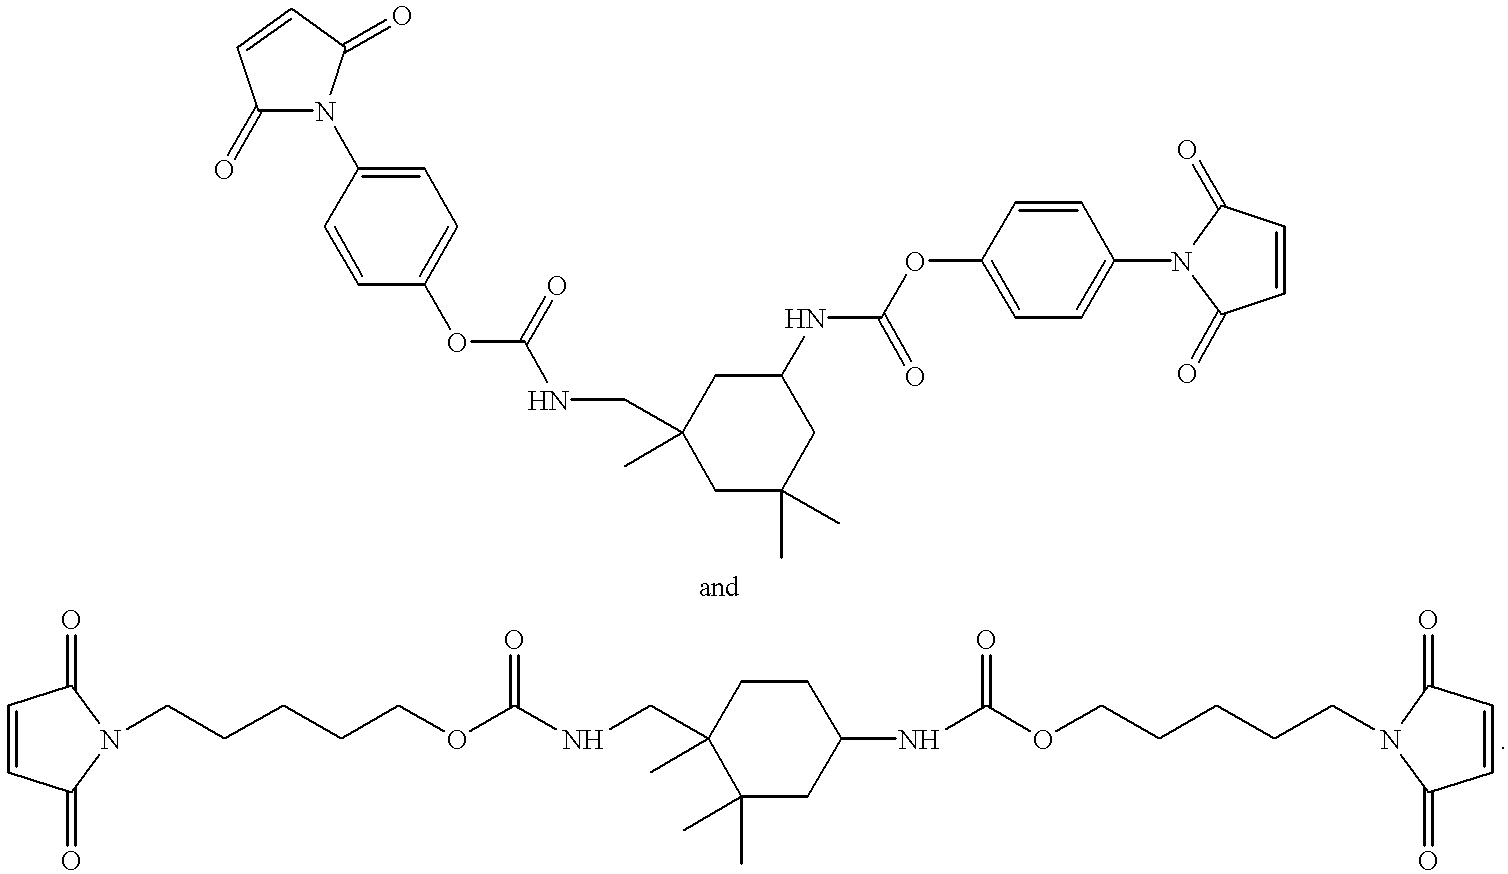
C1(=O)N(C2=CC=C(OC(NCC3(C)CC(C)(C)CC(NC(OC4=CC=C(N5C(=O)C=CC5=O)C=C4)=O)C3)=O)C=C2)C(=O)C=C1.C1=CC(=O)N(CCCCCOC(NCC2(C)C(C)(C)CC(NC(OCCCCCN3C(=O)C=CC3=O)=O)CC2)=O)C1=O
